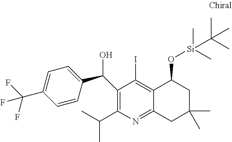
C12=C(I)C(C(C3=CC=C(C(F)(F)F)C=C3)O)=C(C(C)C)N=C1CC(C)(C)CC2O[Si](C(C)(C)C)(C)C
